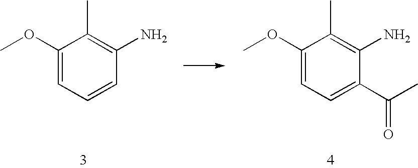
C1(OC)=CC=CC(N)=C1C.C1(OC)=CC=C(C(C)=O)C(N)=C1C
